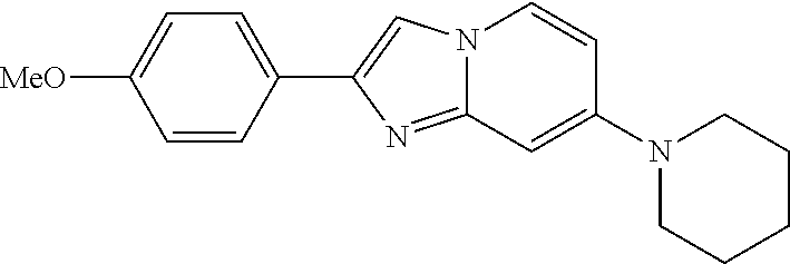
N1(C2=CC3=NC(C4=CC=C([MeO])C=C4)=CN3C=C2)CCCCC1
